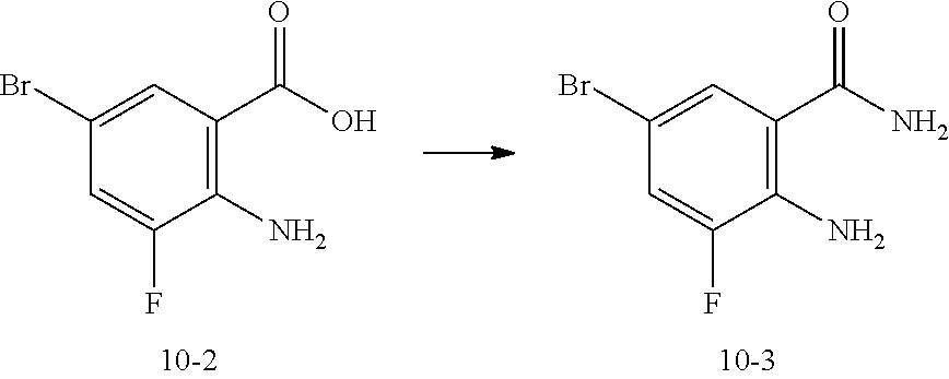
C1(N)=C(C(N)=O)C=C(Br)C=C1F.C1(N)=C(C(O)=O)C=C(Br)C=C1F
